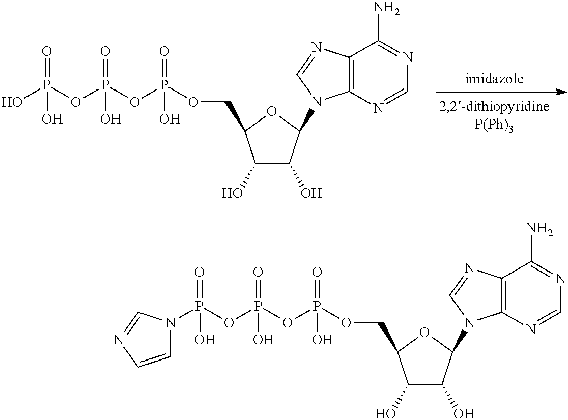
OP(=O)(OP(=O)(O)OP(OCC1C(O)C(O)C(N2C3=C(N=C2)C(N)=NC=N3)O1)(=O)O)O.P(=O)(OP(=O)(O)OP(OCC1C(O)C(O)C(N2C3=C(N=C2)C(N)=NC=N3)O1)(=O)O)(O)N1C=CN=C1
